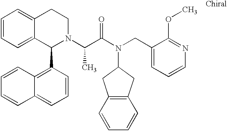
C1=CC=C2C(=C1)CCN(C(C(N(CC1=CC=CN=C1OC)C1CC3=C(C1)C=CC=C3)=O)C)C2C1=C2C(=CC=C1)C=CC=C2
